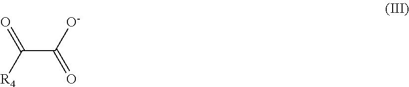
C(C([O-])=O)([R4])=O
